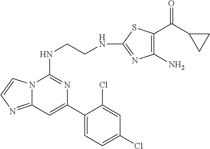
C12=NC=CN1C(NCCNC1=NC(N)=C(C(C3CC3)=O)S1)=NC(C1=CC=C(Cl)C=C1Cl)=C2
